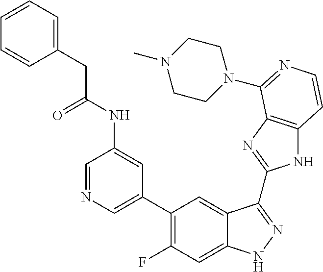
C1=C(C2=C(F)C=C3C(=C2)C(C2=NC4=C(N2)C=CN=C4N2CCN(C)CC2)=NN3)C=C(NC(=O)CC2=CC=CC=C2)C=N1
